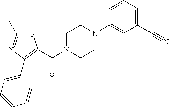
N1C(C)=NC(C2=CC=CC=C2)=C1C(N1CCN(C2=CC(C#N)=CC=C2)CC1)=O
